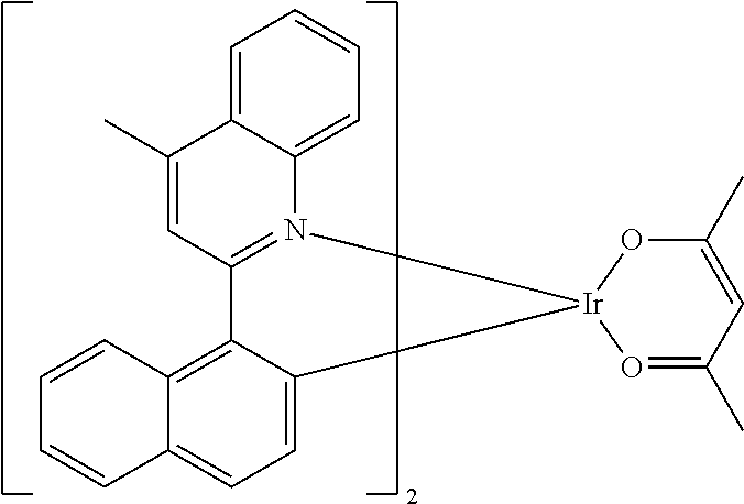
C12=C3C(=CC=C1[Ir]1(N4=C2C=C(C)C2=CC=CC=C24)O=C(C)C=C(C)O1)C=CC=C3
